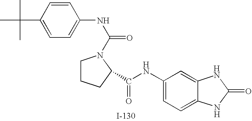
C1CCC(C(NC2=CC=C3C(=C2)NC(=O)N3)=O)N1C(NC1=CC=C(C(C)(C)C)C=C1)=O
